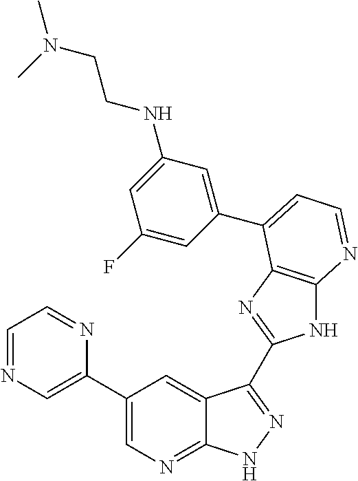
C1(C2=CN=CC=N2)=CN=C2C(=C1)C(C1=NC3=C(N1)N=CC=C3C1=CC(NCCN(C)C)=CC(F)=C1)=NN2
